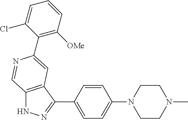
C12=C(C(C3=CC=C(N4CCN(C)CC4)C=C3)=NN1)C=C(C1=C([OMe])C=CC=C1Cl)N=C2
